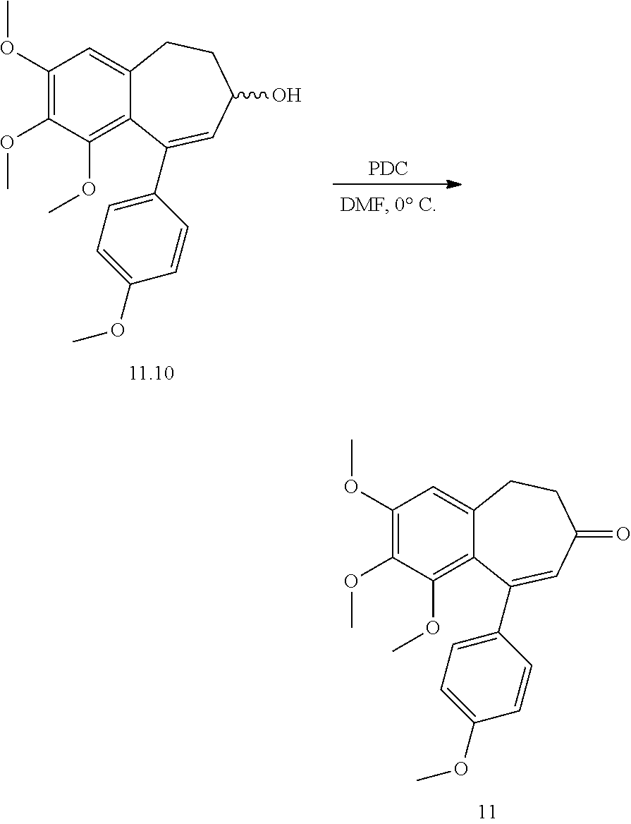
C1(OC)=C(OC)C(OC)=C2C(=C1)CCC(=O)C=C2C1=CC=C(OC)C=C1.[PDC].C1(OC)=C(OC)C(OC)=C2C(=C1)CCC(O)C=C2C1=CC=C(OC)C=C1
